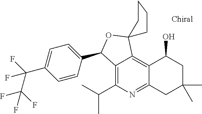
C12=C(C(C)C)N=C3C(=C1C1(OC2C2=CC=C(C(F)(C(F)(F)F)F)C=C2)CCCC1)C(O)CC(C)(C)C3
